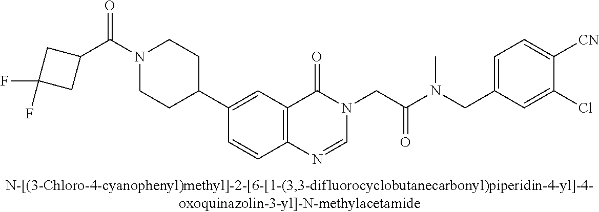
C1(C(N2CCC(C3=CC4=C(C=C3)N=CN(CC(N(CC3=CC=C([CN])C(Cl)=C3)C)=O)C4=O)CC2)=O)CC(F)(F)C1
